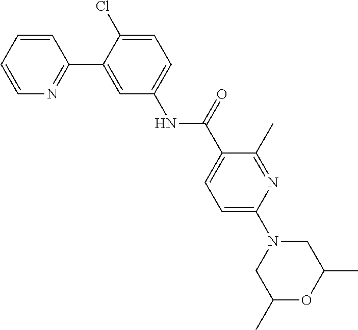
C1=CC=CN=C1C1=CC(NC(C2=CC=C(N3CC(C)OC(C)C3)N=C2C)=O)=CC=C1Cl
